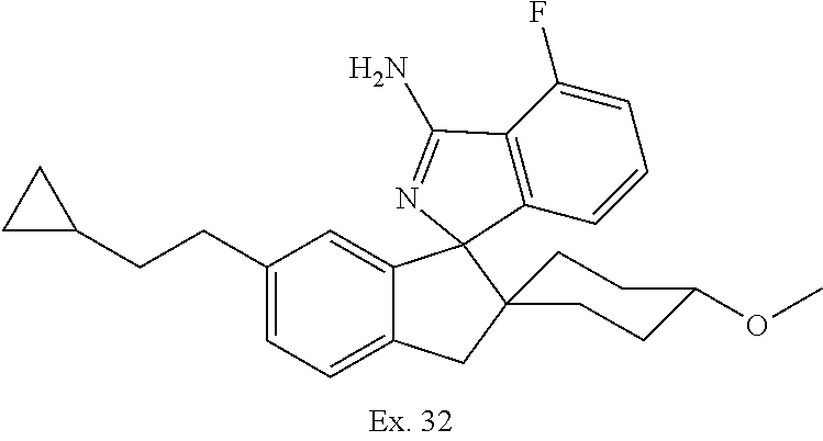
C(C1=CC=C2C(=C1)C1(C3=C(C(F)=CC=C3)C(N)=N1)C1(C2)CCC(OC)CC1)CC1CC1
